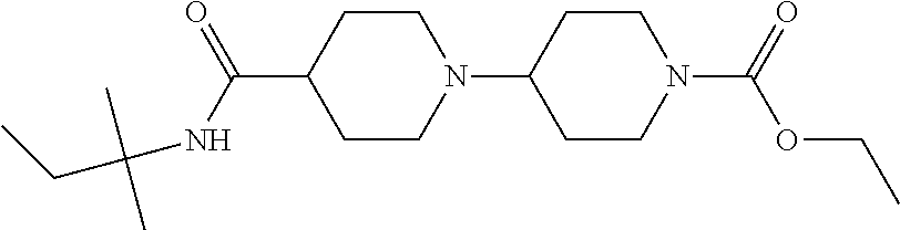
C1CN(C2CCN(C(=O)OCC)CC2)CCC1C(NC(CC)(C)C)=O
